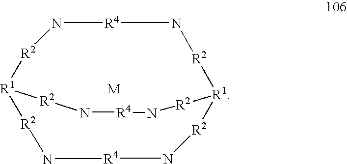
N1[R4]N[R2][R1]2[R2]N[R4]N[R2][R1]([R2]1)[R2]N[R4]N[R2]2
